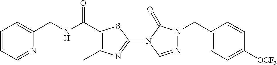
N(C(C1=C(C)N=C(N2C(=O)N(CC3=CC=C([OCF3])C=C3)N=C2)S1)=O)CC1=CC=CC=N1
